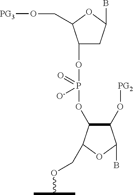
C1(OP(OC2C(O[PG2])C(B)OC2COC(C)C)(=O)[O-])CC(B)OC1CO[PG3]
